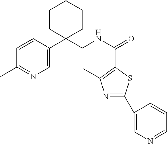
C1=C(C2(CNC(=O)C3=C(C)N=C(C4=CN=CC=C4)S3)CCCCC2)C=CC(C)=N1
